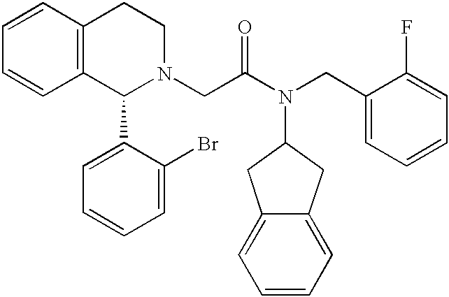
C1=CC2=C(C=C1)C(C1=CC=CC=C1Br)N(CC(N(CC1=CC=CC=C1F)C1CC3=CC=CC=C3C1)=O)CC2
